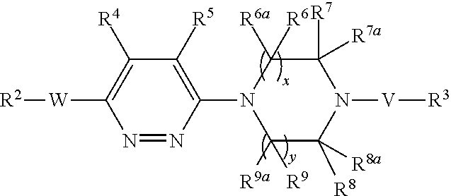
N1=NC(N2C([R6a])([R6])C([R7a])([R7])N([V][R3])C([R8])([R8a])C2([R9a])[R9])=C([R5])C([R4])=C1[W][R2]
